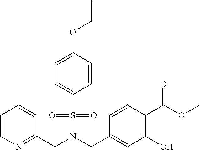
C1=CN=C(CN(CC2=CC(O)=C(C(OC)=O)C=C2)S(=O)(=O)C2=CC=C(OCC)C=C2)C=C1
